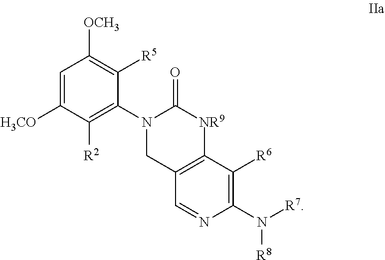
C1=C([H3CO])C([R2])=C(N2CC3=C([NR9]C2=O)C([R6])=C(N([R7])[R8])N=C3)C([R5])=C1[OCH3]
